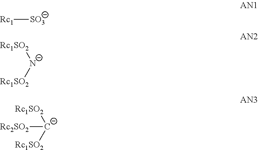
[Rc1][SO3].[Rc1SO2][N-][Rc1SO2].[Rc1SO2][C-]([Rc1SO2])[Rc2SO2]
